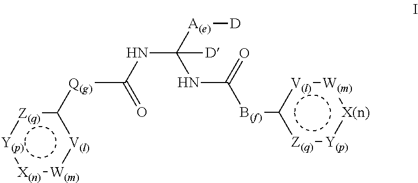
[D][A(e)]C(NC([Q(g)]c1[Z(q)]:[Y(p)]:[X(n)]:[W(m)]:[V(l)]1)=O)(NC([B(f)]c1[Z(q)]:[Y(p)]:[X(n)]:[W(m)]:[V(l)]1)=O)[D]
